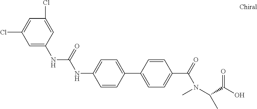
C1=CC(C2=CC=C(C(N(C)C(C(O)=O)C)=O)C=C2)=CC=C1NC(NC1=CC(Cl)=CC(Cl)=C1)=O
